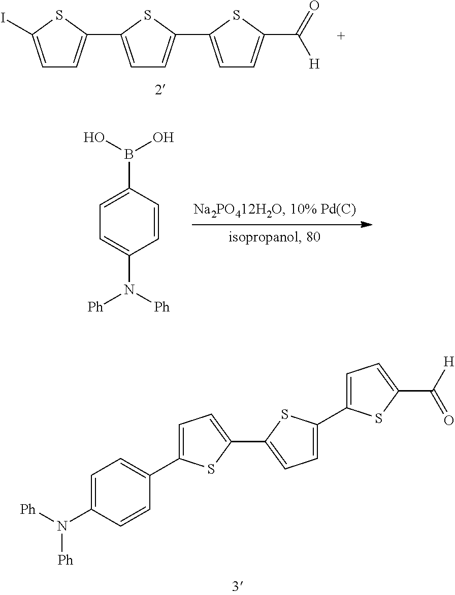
C1=C(I)SC(C2=CC=C(C3=CC=C(C([H])=O)S3)S2)=C1.C1=C(B(O)O)C=CC(N([Ph])[Ph])=C1.C1=C(N([Ph])[Ph])C=CC(C2=CC=C(C3=CC=C(C4=CC=C(C(=O)[H])S4)S3)S2)=C1
